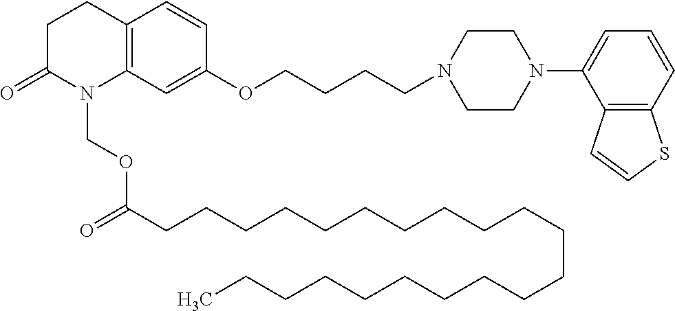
C12=C(C=C(OCCCCN3CCN(C4=CC=CC5=C4C=CS5)CC3)C=C1)N(COC(=O)CCCCCCCCCCCCCCCCCCCCC)C(=O)CC2
